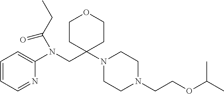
C1=CC=NC(N(CC2(N3CCN(CCOC(C)C)CC3)CCOCC2)C(CC)=O)=C1
